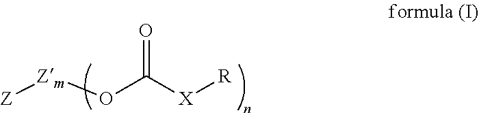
[Z][Zm]OC([X][R])=O
